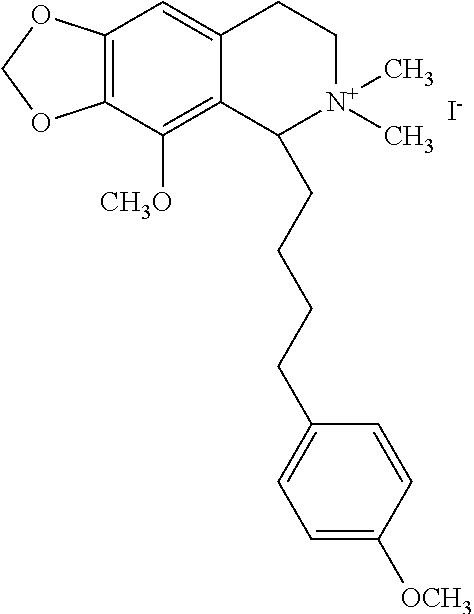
[I-].C12=C(C([CH3O])=C3C(=C1)CC[N+](C)(C)C3CCCCC1=CC=C([OCH3])C=C1)OCO2
